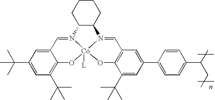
C1CCC2C(C1)N1=CC3=C(O[Co]14([L])N2=CC1=CC(C(C)(C)C)=CC(C(C)(C)C)=C1O4)C(C(C)(C)C)=CC(C1=CC=C(C(C)CC)C=C1)=C3
